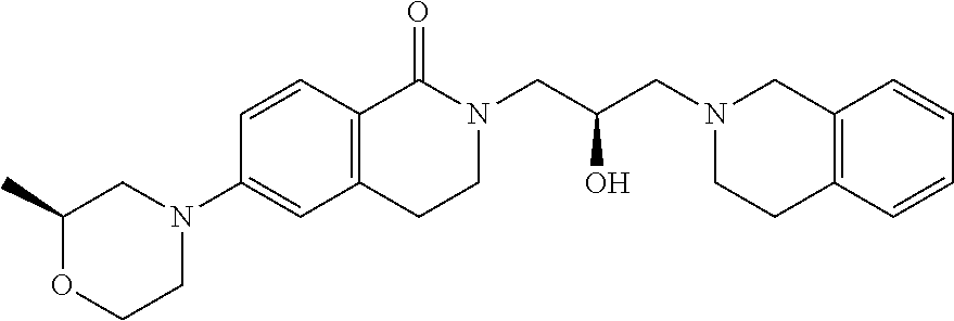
C1=CC2=C(C=C1N1CC(C)OCC1)CCN(CC(CN1CCC3=C(C1)C=CC=C3)O)C2=O
